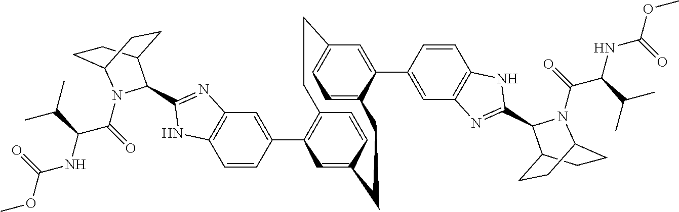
C1=CC(C2=C3C=CC(=C2)CCC2=CC=C(C=C2C2=CC4=C(C=C2)NC(C2C5CCC(CC5)N2C(C(NC(OC)=O)C(C)C)=O)=N4)CC3)=CC2=C1NC(C1C3CCC(CC3)N1C(C(NC(OC)=O)C(C)C)=O)=N2
